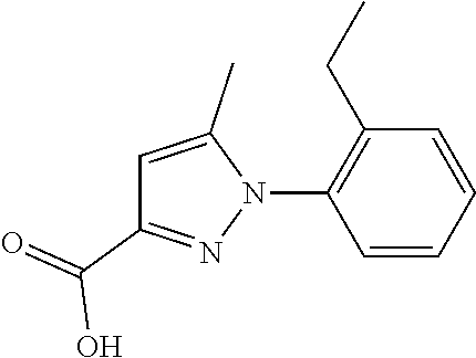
C1=CC=CC(CC)=C1N1C(C)=CC(C(=O)O)=N1
